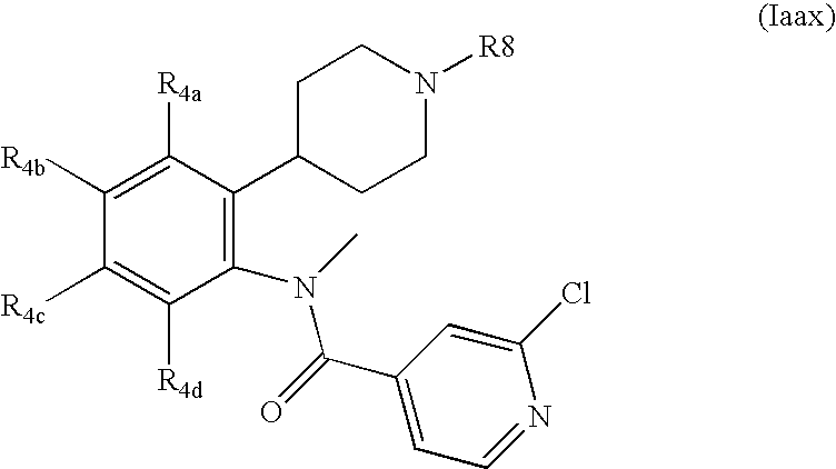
C1([R4b])=C([R4a])C(C2CCN([R8])CC2)=C(N(C(C2=CC=NC(Cl)=C2)=O)C)C([R4d])=C1[R4c]
